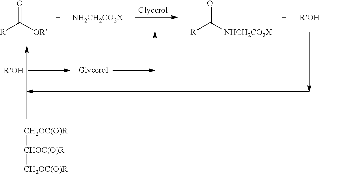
O=C([OR])[R].[NH2CH2CO2X].O=C([NHCH2CO2X])[R].[ROH].[CH2OC(O)R][CHOC(O)R][CH2OC(O)R].[ROH]
